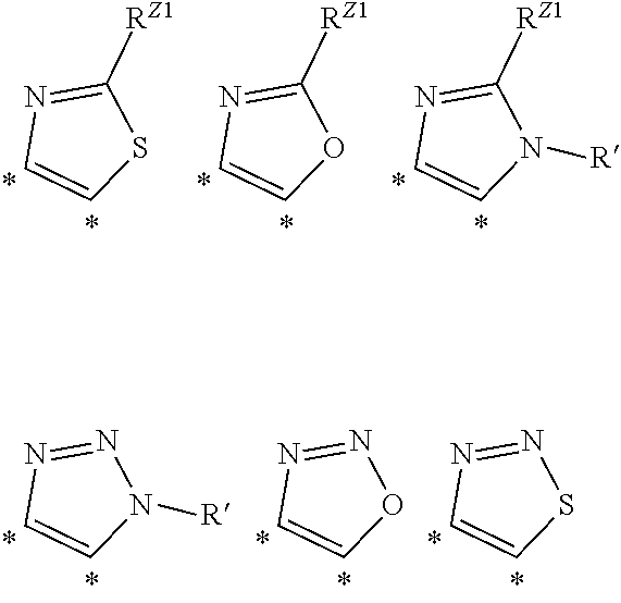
C1([RZ1])=NC=CS1.C1([RZ1])=NC=CO1.C1([RZ1])=NC=CN1[R].N1=NC=CN1[R].N1=NC=CO1.N1=NC=CS1
